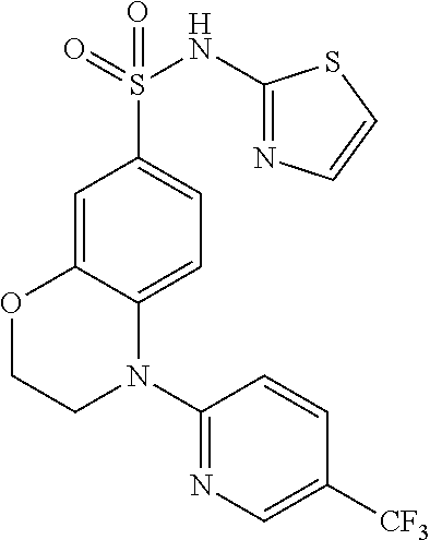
O1CCN(C2=NC=C([CF3])C=C2)C2=CC=C(S(=O)(NC3=NC=CS3)=O)C=C12
